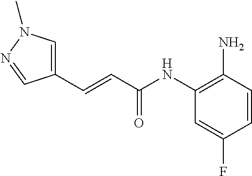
C1(C=CC(NC2=C(N)C=CC(F)=C2)=O)=CN(C)N=C1
